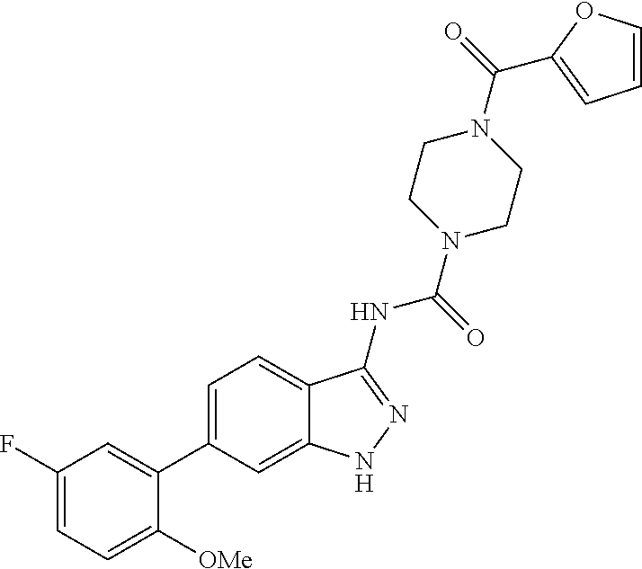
C1(F)=CC=C([OMe])C(C2=CC=C3C(=C2)NN=C3NC(=O)N2CCN(C(=O)C3=CC=CO3)CC2)=C1
